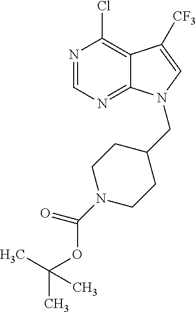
N1=CN=C2C(=C1Cl)C([CF3])=CN2CC1CCN(C(OC(C)(C)C)=O)CC1
